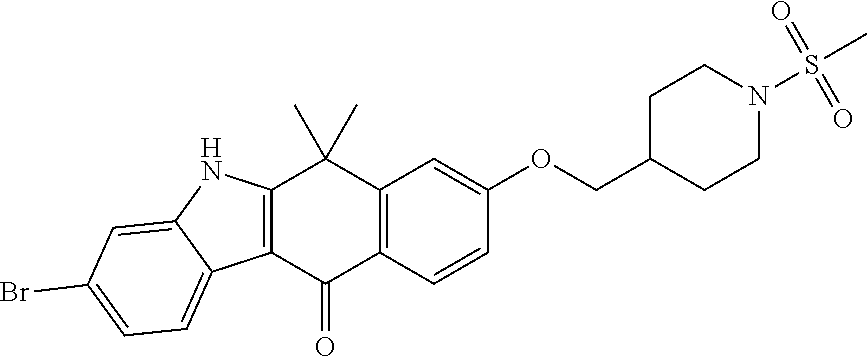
C12=C(C=CC(OCC3CCN(S(C)(=O)=O)CC3)=C1)C(=O)C1=C(C2(C)C)NC2=CC(Br)=CC=C12
